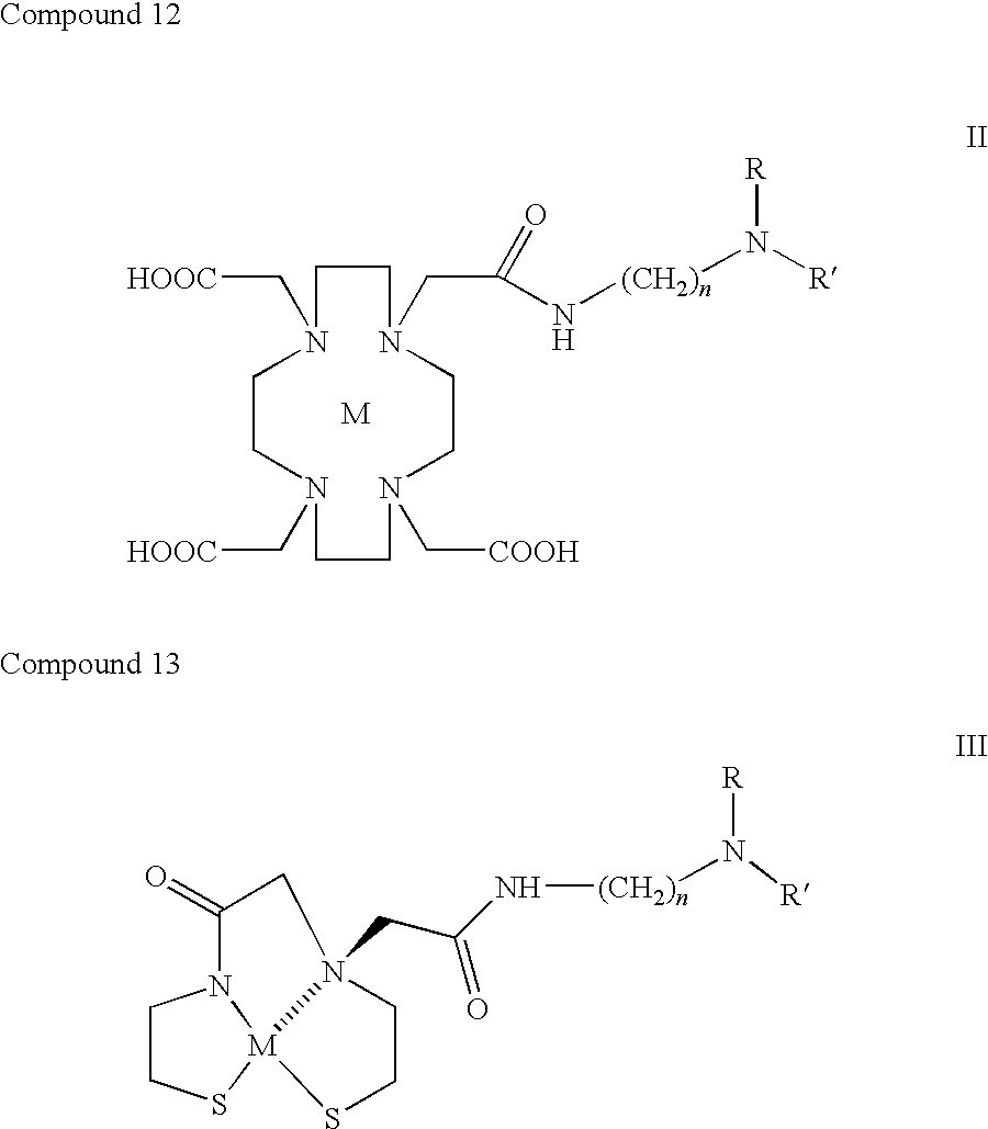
C1CN(CC(=O)N[(CH2)n]N([R])[R])CCN(C[COOH])CCN(C[HOOC])CCN1C[HOOC].[M].C1CS[M]23N1C(=O)CN2(CC(N[(CH2)n]N([R])[R])=O)CCS3
